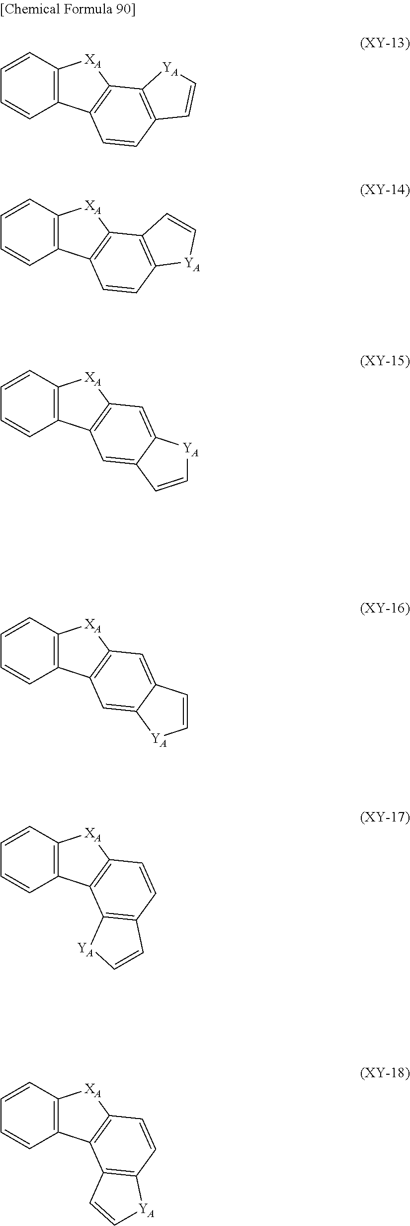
C12=C(C=CC=C1)[XA]C1=C2C=CC2=C1[YA]C=C2.C12=C(C=CC=C1)[XA]C1=C2C=C2C(=C1)[YA]C=C2.C12=C(C=CC=C1)[XA]C1=C2C=C2C(=C1)C=C[YA]2.C12=C(C=CC=C1)[XA]C1=C2C2=C(C=C1)C=C[YA]2.C12=C(C=CC=C1)[XA]C1=C2C2=C(C=C1)[YA]C=C2.C12=C(C=CC=C1)[XA]C1=C2C=CC2=C1C=C[YA]2
